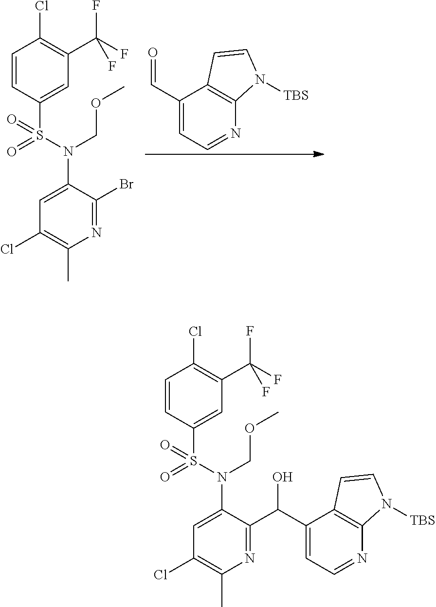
C1=CC(S(N(C2=CC(Cl)=C(C)N=C2Br)COC)(=O)=O)=CC(C(F)(F)F)=C1Cl.C(C1=CC=NC2=C1C=CN2[TBS])=O.C1=CC(S(N(C2=CC(Cl)=C(C)N=C2C(C2=CC=NC3=C2C=CN3[TBS])O)COC)(=O)=O)=CC(C(F)(F)F)=C1Cl
